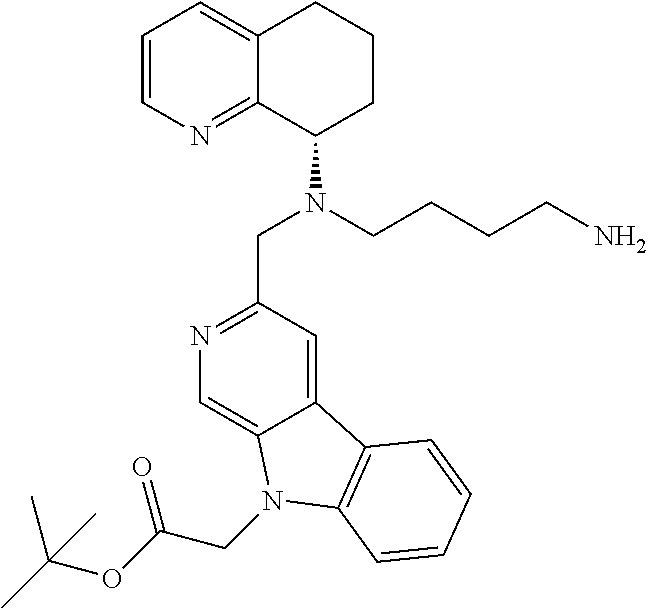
C1=CN=C2C(=C1)CCCC2N(CC1=NC=C2C(=C1)C1=C(N2CC(OC(C)(C)C)=O)C=CC=C1)CCCCN
